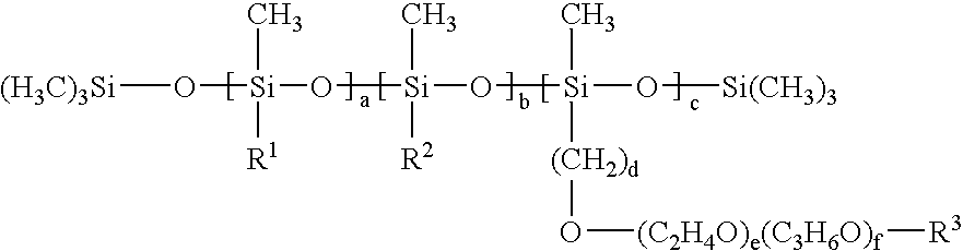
[(H3C)3Si]O[Si](O[Si](O[Si](O[Si(CH3)3])([(CH2)d]O[(C2H4O)e(C3H6O)f][R3])C)(C)[R2])([R1])C
